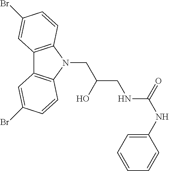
C12=C(N(CC(O)CNC(NC3=CC=CC=C3)=O)C3=C1C=C(Br)C=C3)C=CC(Br)=C2
